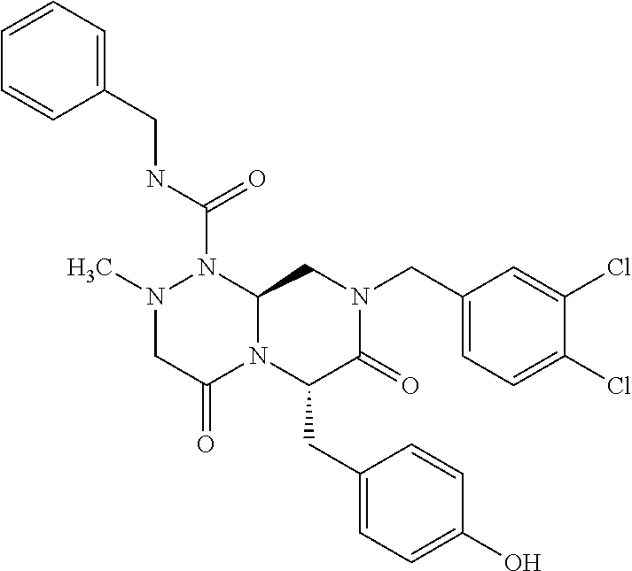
N1(C)CC(=O)N2C(N1C(NCC1=CC=CC=C1)=O)CN(CC1=CC=C(Cl)C(Cl)=C1)C(=O)C2CC1=CC=C(O)C=C1
